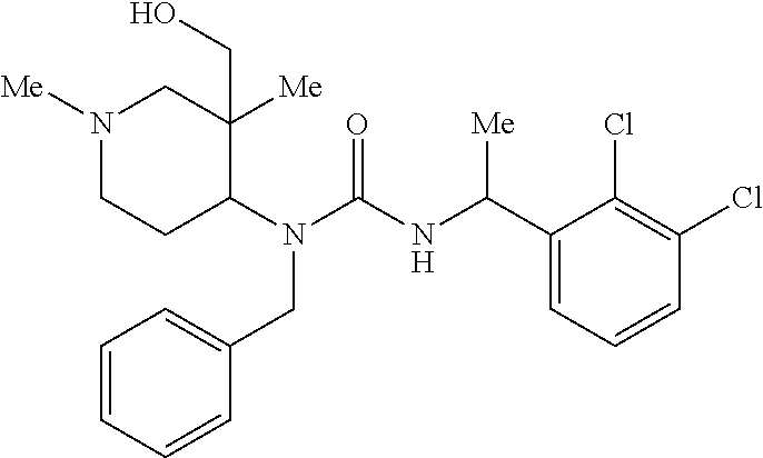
N1([Me])CCC(N(C(NC(C2=CC=CC(Cl)=C2Cl)[Me])=O)CC2=CC=CC=C2)C([Me])(CO)C1
